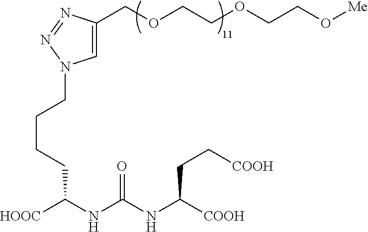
C1=C(COCCOCCO[Me])N=NN1CCCCC(NC(NC([COOH])CC[COOH])=O)[HOOC]
